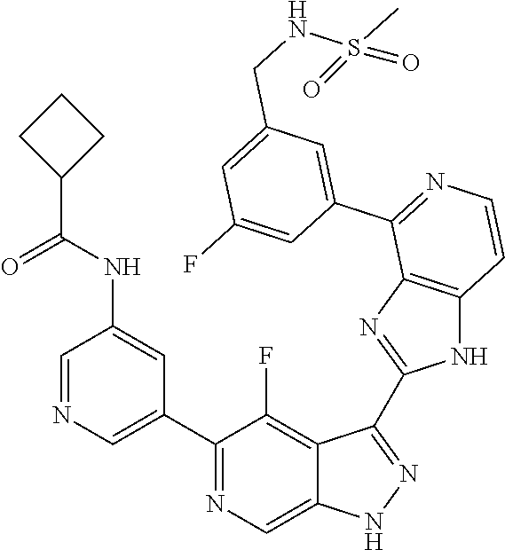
C1=NC=C(C2=NC=C3C(=C2F)C(C2=NC4=C(N2)C=CN=C4C2=CC(CNS(C)(=O)=O)=CC(F)=C2)=NN3)C=C1NC(C1CCC1)=O
